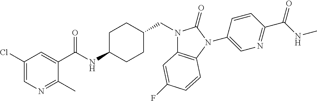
C1(Cl)=CN=C(C)C(C(NC2CCC(CN3C4=C(N(C5=CN=C(C(NC)=O)C=C5)C3=O)C=CC(F)=C4)CC2)=O)=C1
